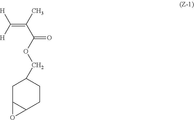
C(=C(C)C(OCC1CC2C(CC1)O2)=O)([H])[H]
